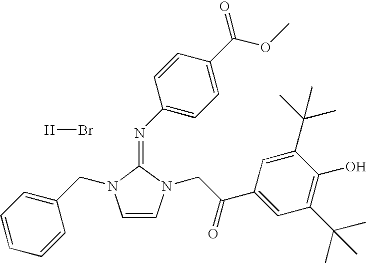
N(=C1N(CC2=CC=CC=C2)C=CN1CC(C1=CC(C(C)(C)C)=C(O)C(C(C)(C)C)=C1)=O)C1=CC=C(C(=O)OC)C=C1.[H]Br
